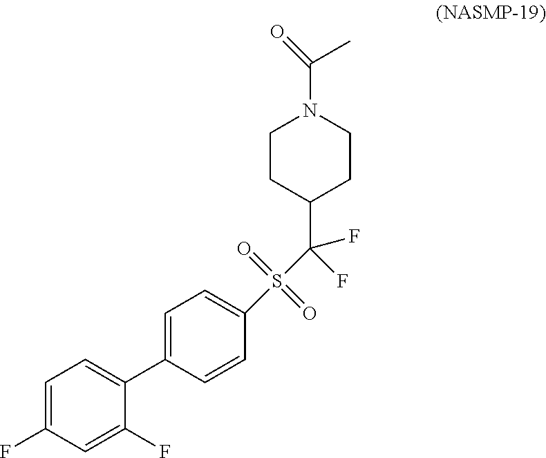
C1=C(F)C=C(F)C(C2=CC=C(S(C(F)(F)C3CCN(C(=O)C)CC3)(=O)=O)C=C2)=C1
